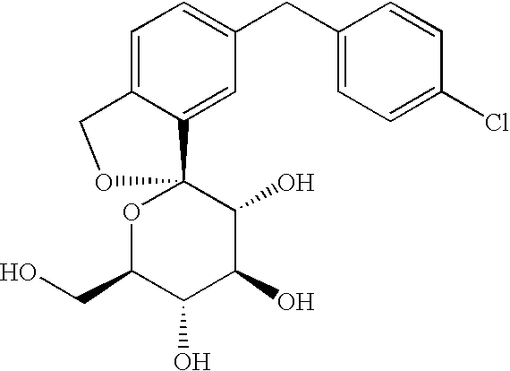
C1=C2C(=CC(CC3=CC=C(Cl)C=C3)=C1)C1(OC(CO)C(O)C(O)C1O)OC2
